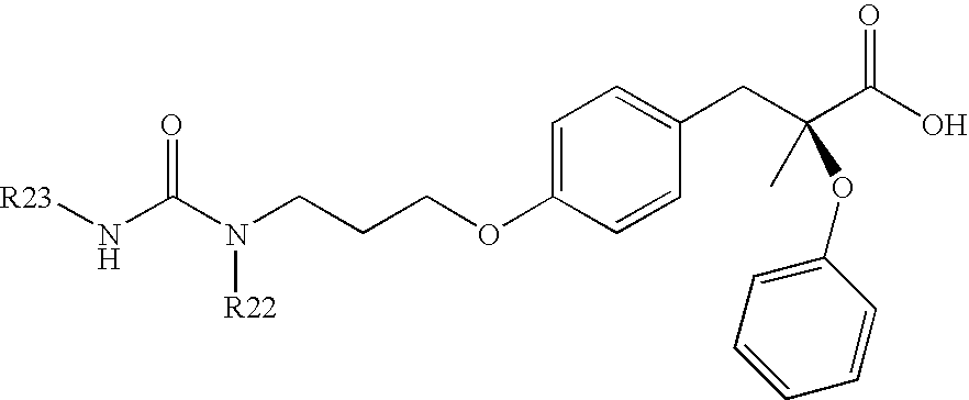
C1=C(OCCCN(C(N[R23])=O)[R22])C=CC(CC(C(O)=O)(C)OC2=CC=CC=C2)=C1
